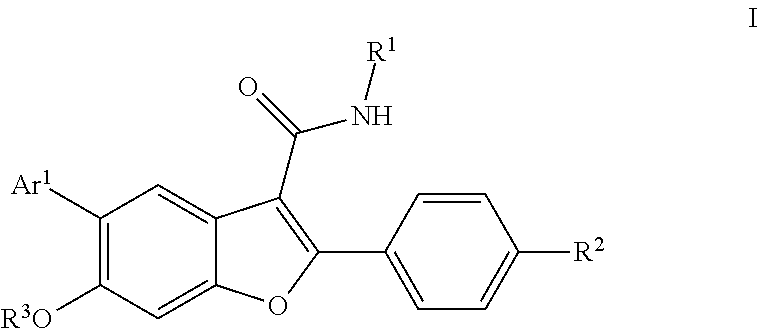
C1([Ar1])=C([R3O])C=C2C(=C1)C(C(N[R1])=O)=C(C1=CC=C([R2])C=C1)O2
